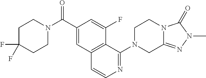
C1C(F)(F)CCN(C(=O)C2=CC3=C(C(F)=C2)C(N2CC4=NN(C)C(=O)N4CC2)=NC=C3)C1
